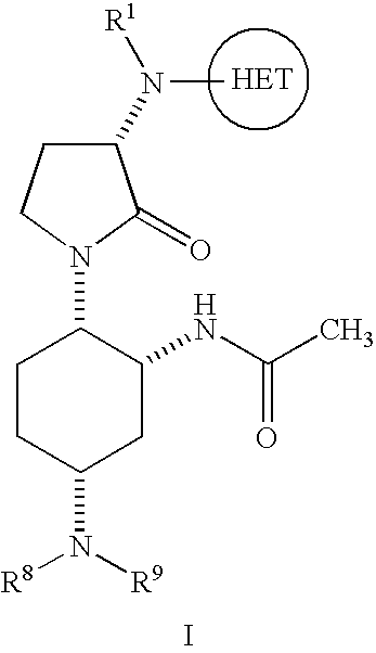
C1CC(N([R8])[R9])CC(NC(C)=O)C1N1CCC(N([R1])C)C1=O.[HET].I
